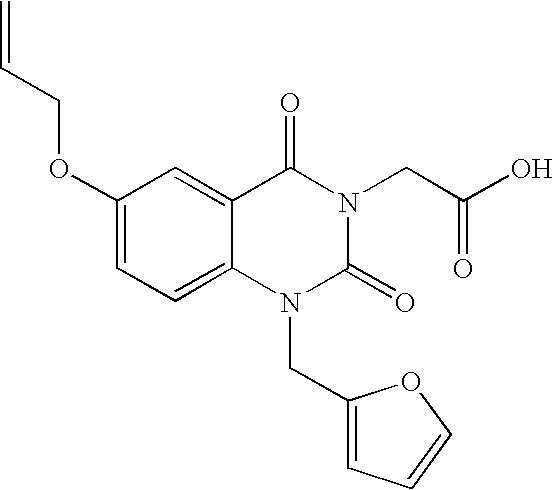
C=CCOC1=CC=C2C(=C1)C(=O)N(CC(O)=O)C(=O)N2CC1=CC=CO1
